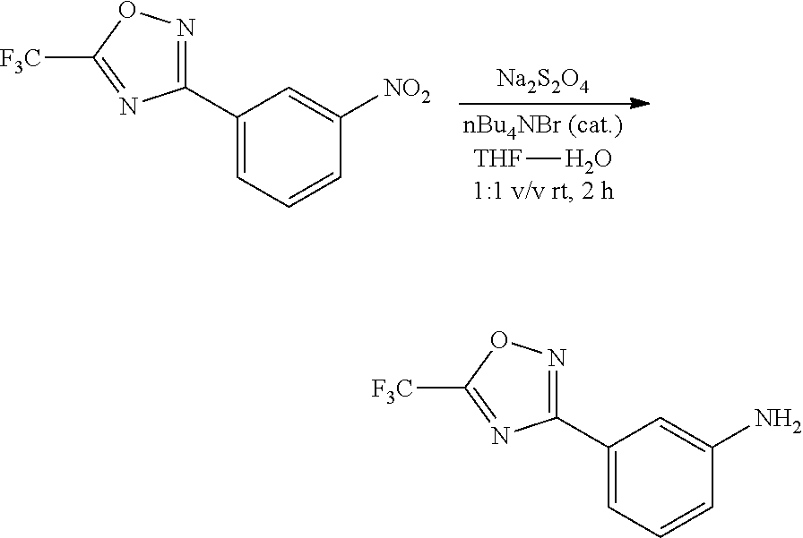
[THF]O.[Na2S2O4].C1(C2=NOC([F3C])=N2)=CC=CC([NO2])=C1.C1(C2=NOC([F3C])=N2)=CC=CC(N)=C1
